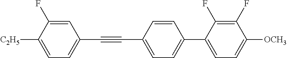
C1=C(F)C([C2H5])=CC=C1C#CC1=CC=C(C2=CC=C([OCH3])C(F)=C2F)C=C1
